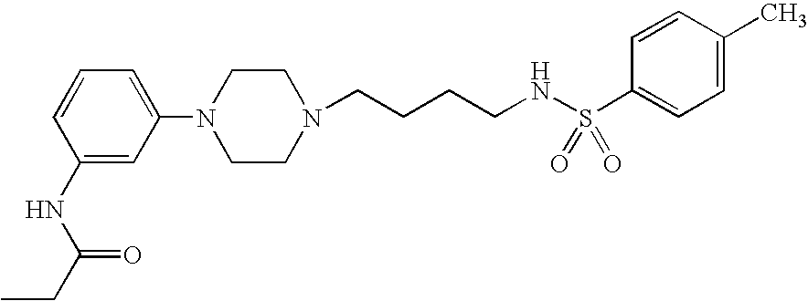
C1(NC(CC)=O)=CC(N2CCN(CCCCNS(C3=CC=C(C)C=C3)(=O)=O)CC2)=CC=C1
